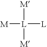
[M][L]([L])([M])[M]
